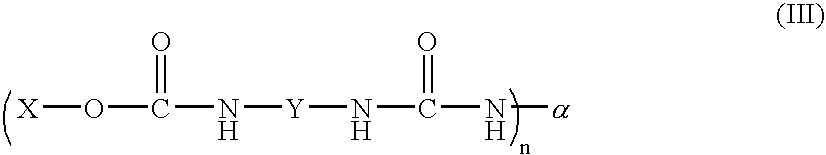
[X]OC(=O)N[Y]NC(=O)N[a]
